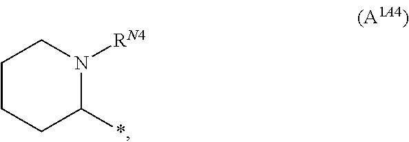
C1CCC(*)N([RN4])C1
